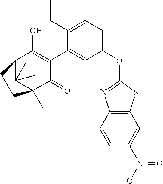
C1(OC2=NC3=C(S2)C=C([N+]([O-])=O)C=C3)=CC=C(CC)C(C2=C(O)C3C(C)(C)C(C)(C2=O)CC3)=C1
